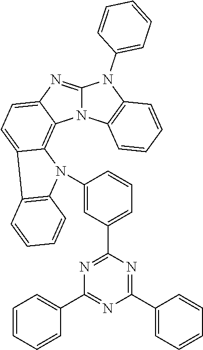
N12C(=NC3=CC=C4C(=C13)N(C1=CC(C3=NC(C5=CC=CC=C5)=NC(C5=CC=CC=C5)=N3)=CC=C1)C1=C4C=CC=C1)N(C1=CC=CC=C1)C1=C2C=CC=C1
